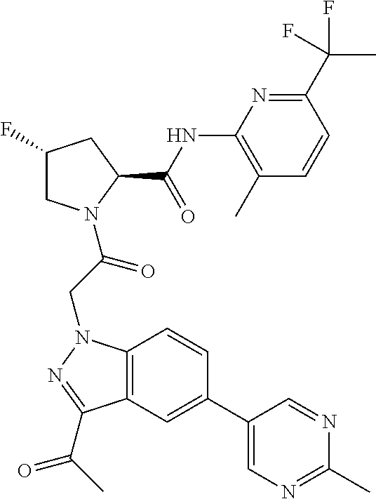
C12=C(N(CC(=O)N3CC(F)CC3C(NC3=C(C)C=CC(C(C)(F)F)=N3)=O)N=C1C(=O)C)C=CC(C1=CN=C(C)N=C1)=C2
